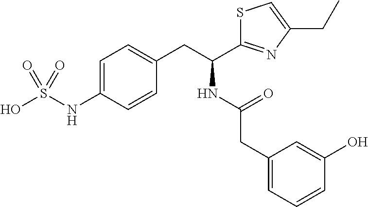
C1=C(NS(O)(=O)=O)C=CC(CC(NC(=O)CC2=CC=CC(O)=C2)C2=NC(CC)=CS2)=C1
